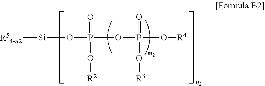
[R54-n2][Si]OP(OP(O[R4])(=O)O[R3])(=O)O[R2]
